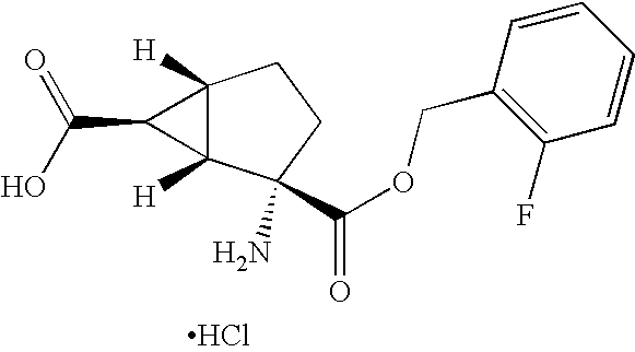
C12([H])C([H])(C(N)(C(OCC3=C(F)C=CC=C3)=O)CC1)C2C(O)=O.Cl
